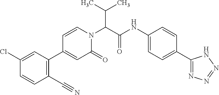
C(C(N1C=CC(C2=C(C#N)C=CC(Cl)=C2)=CC1=O)C(NC1=CC=C(C2=NN=NN2)C=C1)=O)(C)C
